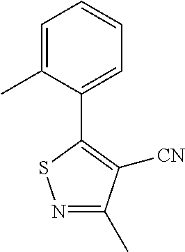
N1=C(C)C([CN])=C(C2=CC=CC=C2C)S1
